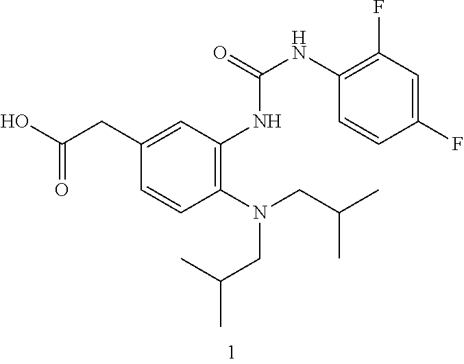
C1(CC(=O)O)=CC(NC(=O)NC2=C(F)C=C(F)C=C2)=C(N(CC(C)C)CC(C)C)C=C1
